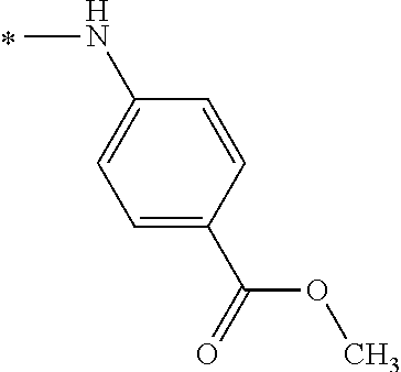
C1(NC)=CC=C(C(=O)OC)C=C1
